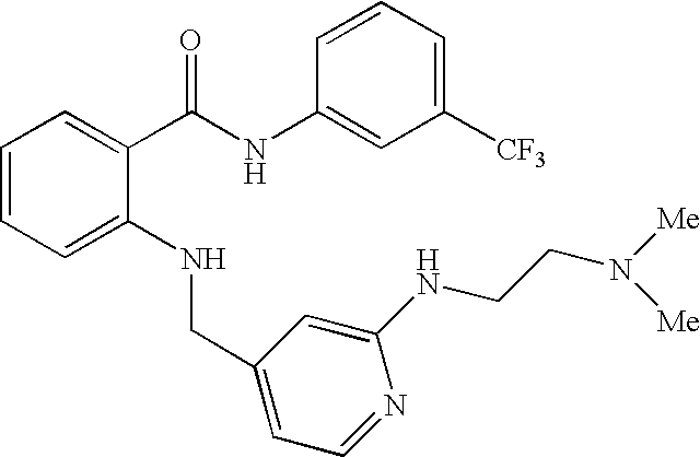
C1=CC=C(NCC2=CC=NC(NCCN([Me])[Me])=C2)C(C(NC2=CC([CF3])=CC=C2)=O)=C1
